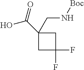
OC(=O)C1(CN[Boc])CC(F)(F)C1
